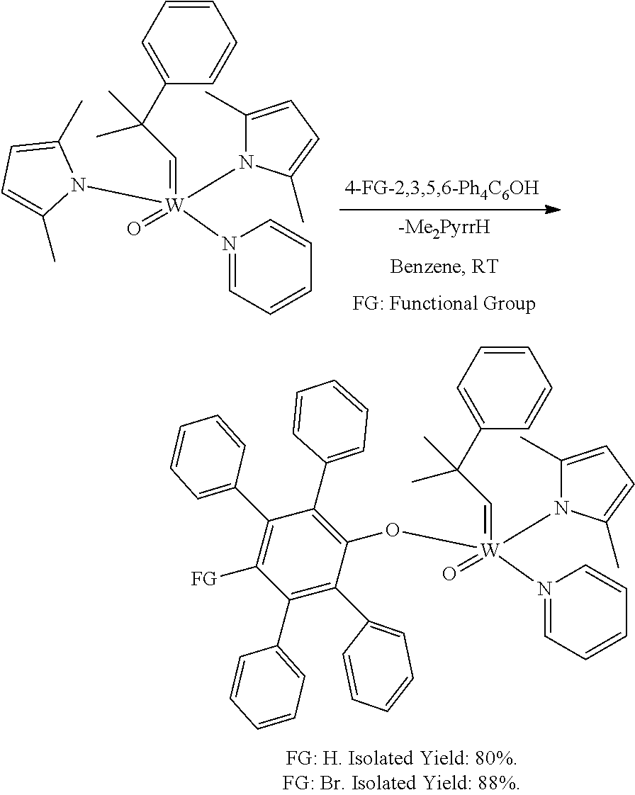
C1=CC=C(C(C)(C)C=[W](N2C(C)=CC=C2C)(=O)(OC2=C(C3=CC=CC=C3)C(C3=CC=CC=C3)=C([FG])C(C3=CC=CC=C3)=C2C2=CC=CC=C2)N2=CC=CC=C2)C=C1.C1=CC=C(C(C)(C)C=[W](N2C(C)=CC=C2C)(=O)(N2C(C)=CC=C2C)N2=CC=CC=C2)C=C1
